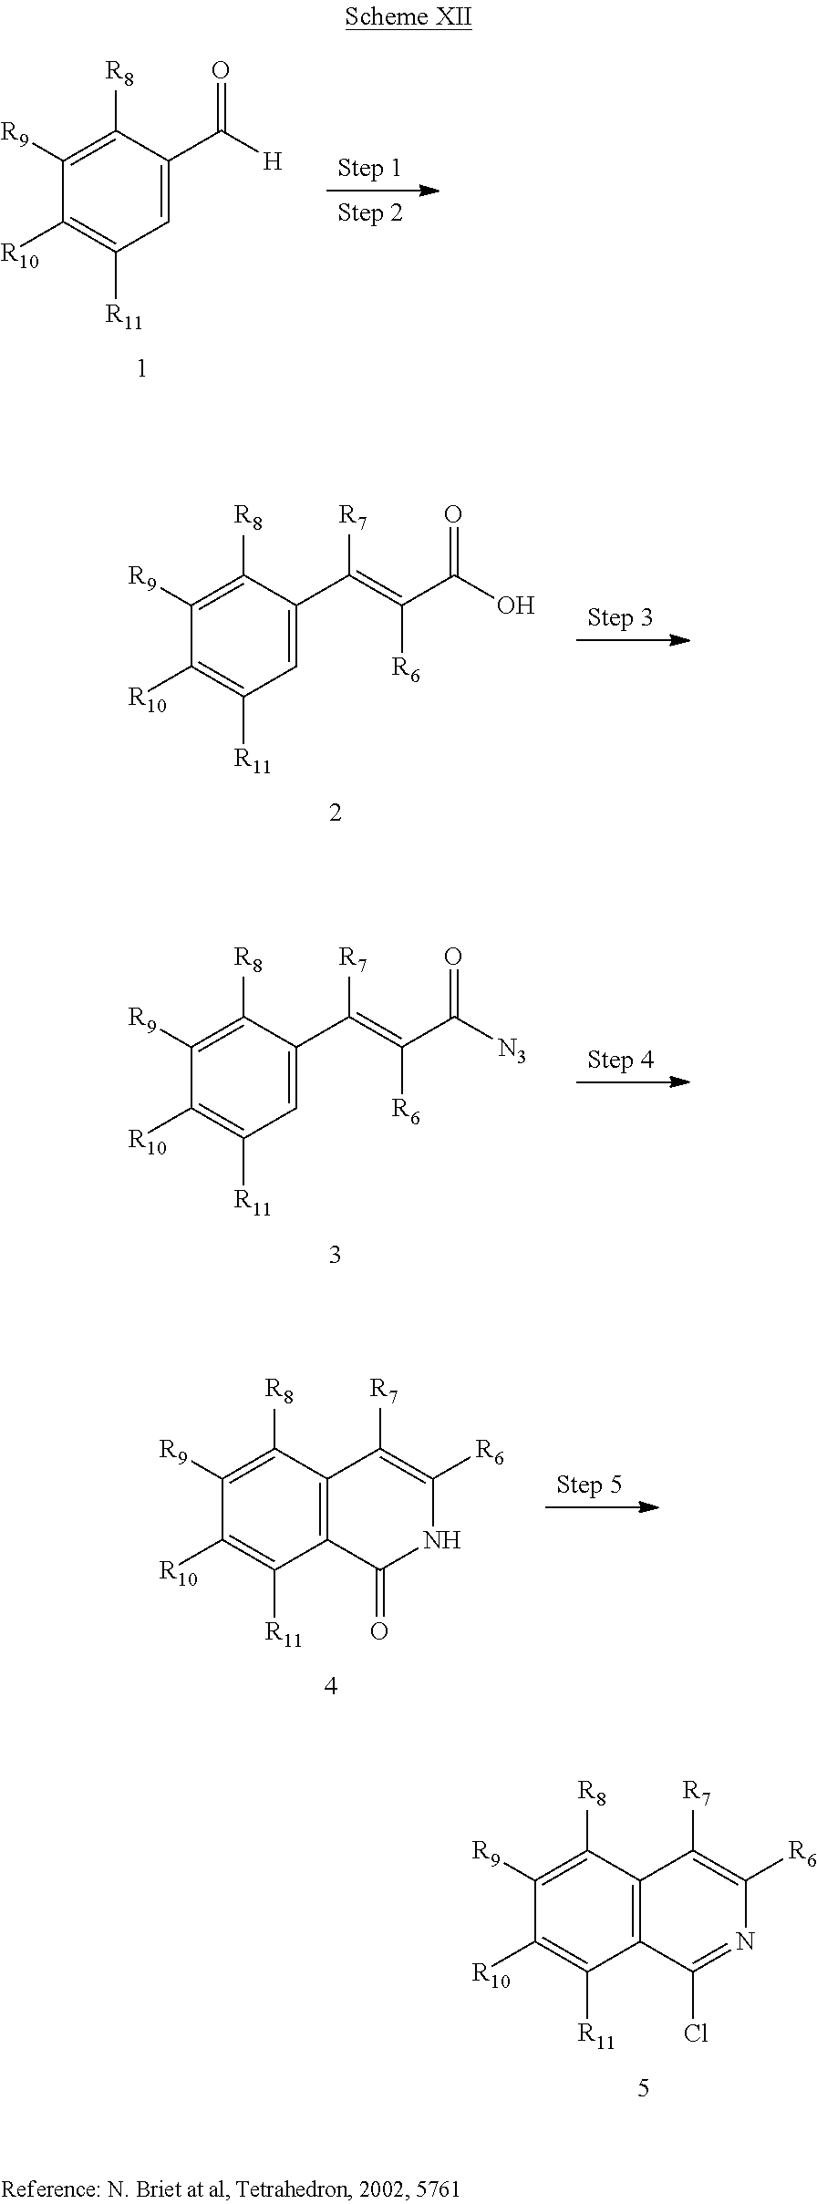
C1([R9])=C([R8])C2=C(C([R11])=C1[R10])C(Cl)=NC([R6])=C2[R7].C1([R9])=C([R8])C(C([H])=O)=CC([R11])=C1[R10].C1([R9])=C([R8])C(C(=C(C(O)=O)[R6])[R7])=CC([R11])=C1[R10].C1([R9])=C([R8])C(C(=C(C([N3])=O)[R6])[R7])=CC([R11])=C1[R10].C1([R9])=C([R8])C2=C(C([R11])=C1[R10])C(=O)NC([R6])=C2[R7]
